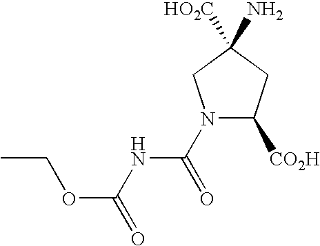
N1(C(NC(OCC)=O)=O)C([CO2H])CC(N)([HO2C])C1
